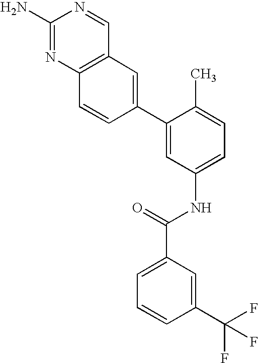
C1(N)=NC2=C(C=N1)C=C(C1=CC(NC(C3=CC=CC(C(F)(F)F)=C3)=O)=CC=C1C)C=C2
